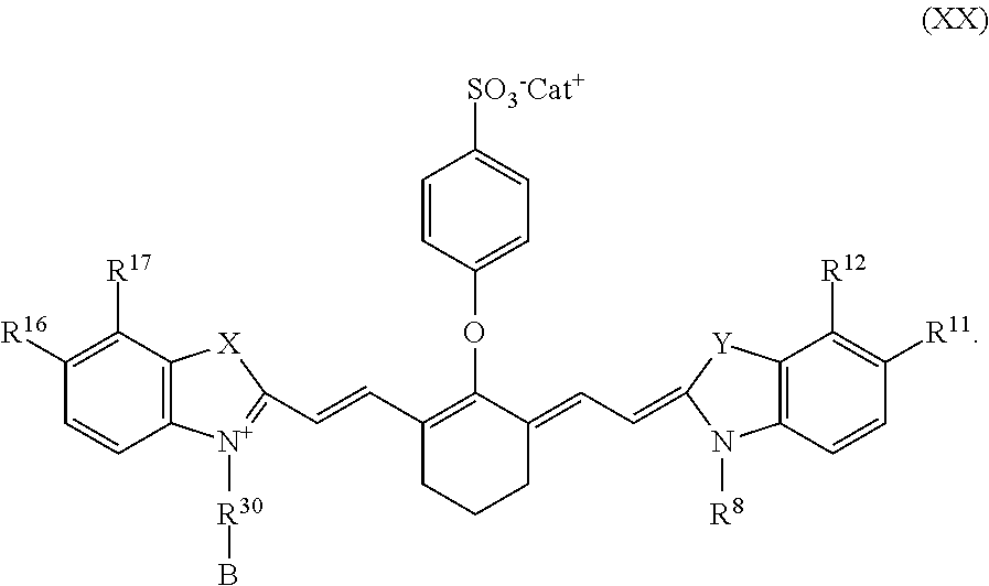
C1([R17])=C([R16])C=CC2=C1[X]C(C=CC1=C(OC3=CC=C([SO3-Cat+])C=C3)C(=CC=C3N([R8])C4=C(C([R12])=C([R11])C=C4)[Y]3)CCC1)=[N+]2[R30]B
